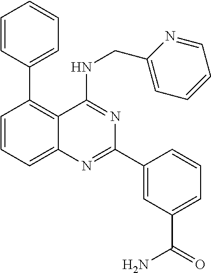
C1=CC(C2=C3C(=CC=C2)N=C(C2=CC(C(=O)N)=CC=C2)N=C3NCC2=CC=CC=N2)=CC=C1
